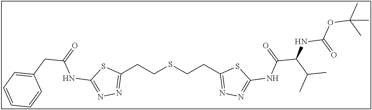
C1(CCSCCC2=NN=C(NC(C(C(C)C)NC(OC(C)(C)C)=O)=O)S2)=NN=C(NC(CC2=CC=CC=C2)=O)S1
